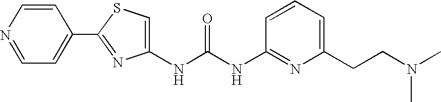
C1(C2=CC=NC=C2)=NC(NC(NC2=NC(CCN(C)C)=CC=C2)=O)=CS1
